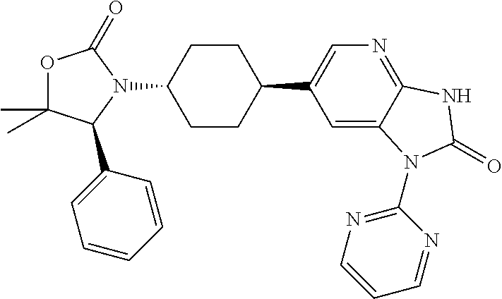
C1CC(C2=CN=C3C(=C2)N(C2=NC=CC=N2)C(=O)N3)CCC1N1C(=O)OC(C)(C)C1C1=CC=CC=C1
